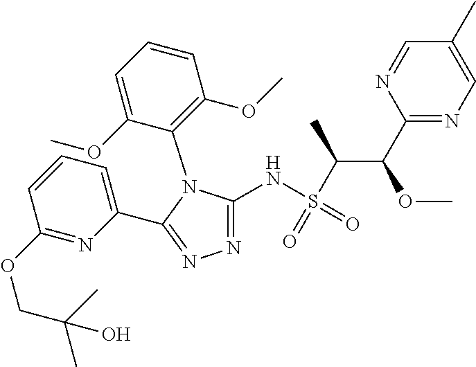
N1=C(NS(C(C(C2=NC=C(C)C=N2)OC)C)(=O)=O)N(C2=C(OC)C=CC=C2OC)C(C2=CC=CC(OCC(C)(C)O)=N2)=N1
